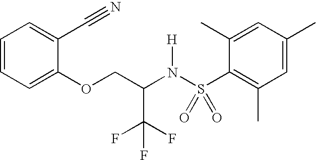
C1=CC=C(OCC(N(S(C2=C(C)C=C(C)C=C2C)(=O)=O)[H])C(F)(F)F)C(C#N)=C1
